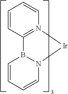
C1=CC=CB2N1[Ir]N1=C2C=CC=C1
